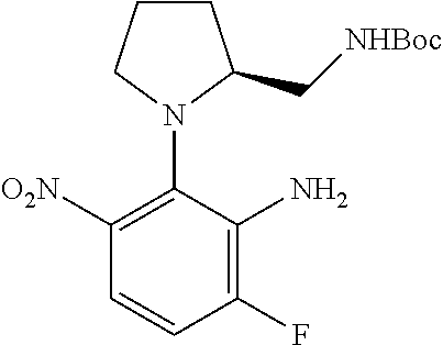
C1([O2N])=C(N2C(C[NHBoc])CCC2)C(N)=C(F)C=C1
